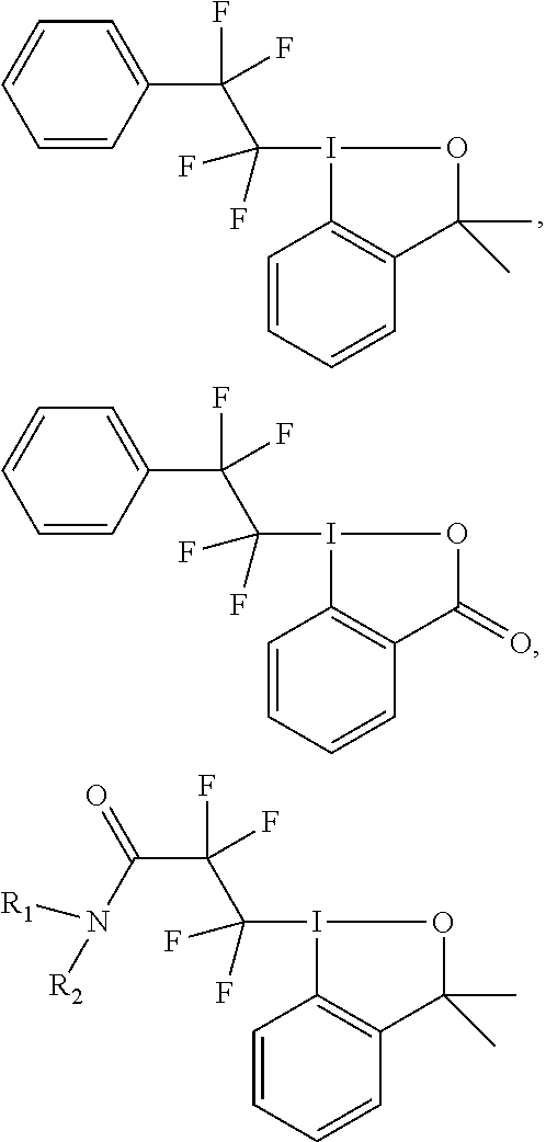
C(C(C1=CC=CC=C1)(F)F)(I1C2=C(C=CC=C2)C(=O)O1)(F)F.C(C(C(=O)N([R2])[R1])(F)F)(I1C2=C(C=CC=C2)C(C)(C)O1)(F)F.C(C(C1=CC=CC=C1)(F)F)(I1C2=C(C=CC=C2)C(C)(C)O1)(F)F
